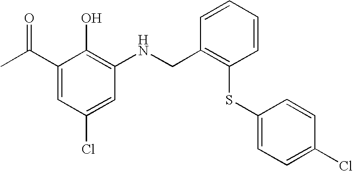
C1(C(C)=O)=CC(Cl)=CC(NCC2=C(SC3=CC=C(Cl)C=C3)C=CC=C2)=C1O
